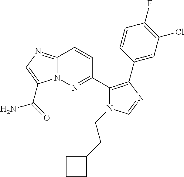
C12=NC=C(C(=O)N)N1N=C(C1=C(C3=CC(Cl)=C(F)C=C3)N=CN1CCC1CCC1)C=C2
